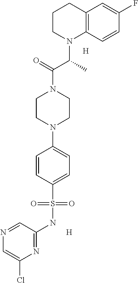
N1=C(NS(=O)(=O)C2=CC=C(N3CCN(C(=O)C(N4C5=C(CCC4)C=C(F)C=C5)C)CC3)C=C2)C=NC=C1Cl.[H].[H]
